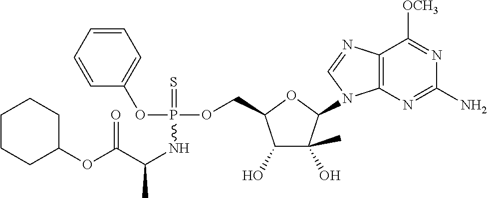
C1=CC=CC=C1OP(NC(C(OC1CCCCC1)=O)C)(OCC1C(O)C(C)(O)C(N2C3=C(C([OCH3])=NC(N)=N3)N=C2)O1)=S
